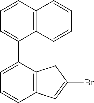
C1=CC2=C(C(C3=CC=CC4=C3CC(Br)=C4)=C1)C=CC=C2
